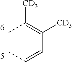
CC(=C(C=CC)[CD3])[CD3]
